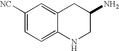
C1([NC])=CC=C2C(=C1)CC(N)CN2
